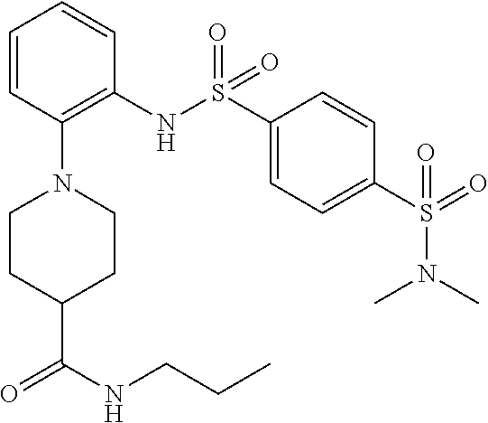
C1=CC(N2CCC(C(NCCC)=O)CC2)=C(NS(C2=CC=C(S(=O)(N(C)C)=O)C=C2)(=O)=O)C=C1
